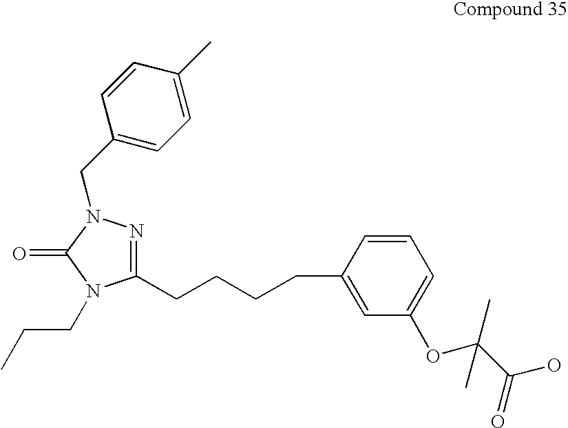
N1=C(CCCCC2=CC(OC(C(O)=O)(C)C)=CC=C2)N(CCC)C(=O)N1CC1=CC=C(C)C=C1
